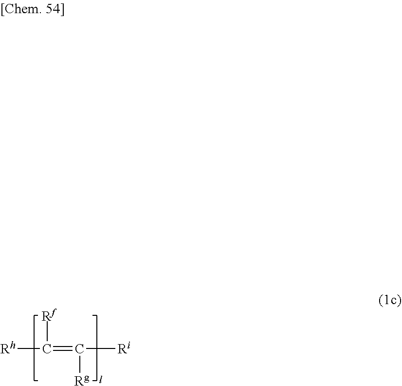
[Rf]C([Rh])=C([Ri])[Rg]
